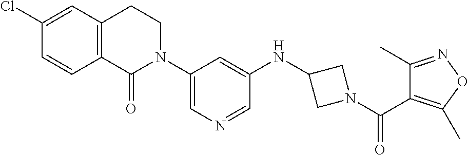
C1(Cl)=CC2=C(C=C1)C(=O)N(C1=CN=CC(NC3CN(C(C4=C(C)ON=C4C)=O)C3)=C1)CC2
